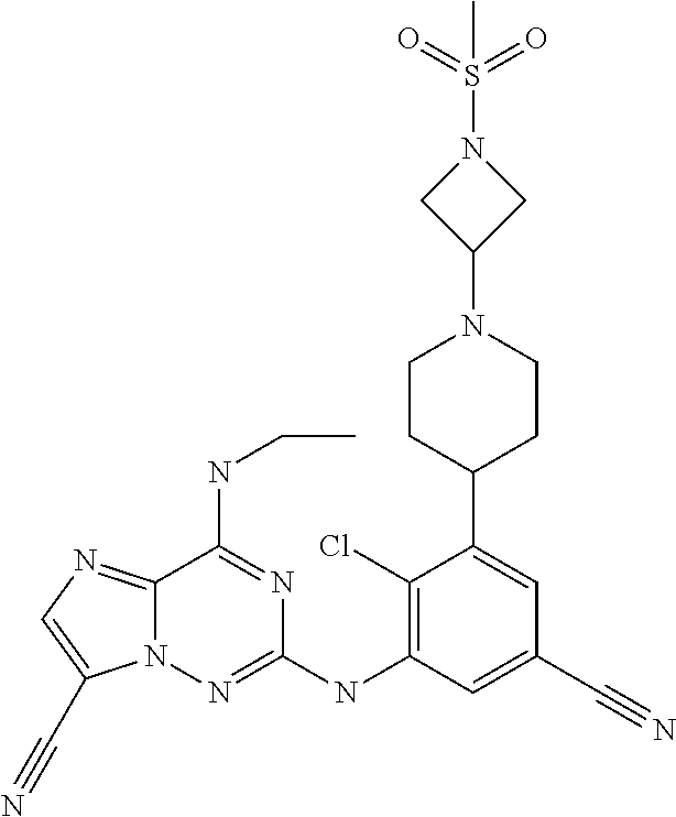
C12=NC=C(C#N)N1N=C(NC1=C(Cl)C(C3CCN(C4CN(S(=O)(=O)C)C4)CC3)=CC(C#N)=C1)N=C2NCC
